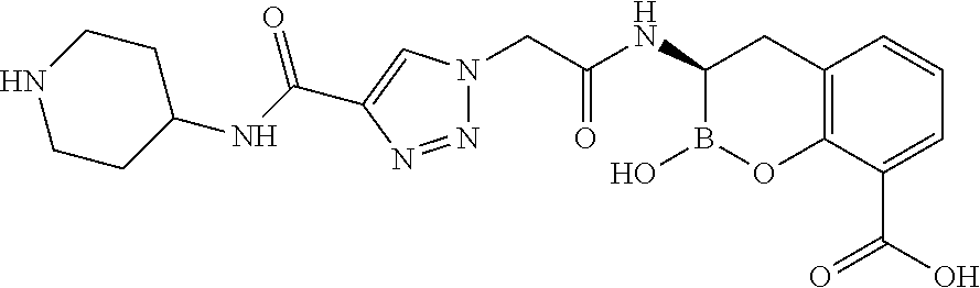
N1=NC(C(NC2CCNCC2)=O)=CN1CC(NC1B(O)OC2=C(C1)C=CC=C2C(O)=O)=O
